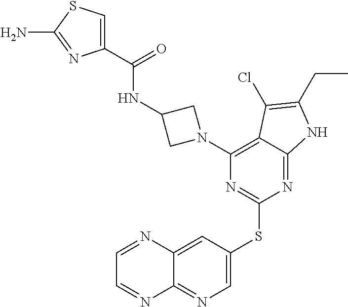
C1=C(SC2=NC(N3CC(NC(C4=CSC(N)=N4)=O)C3)=C3C(=N2)NC(CC)=C3Cl)C=C2C(=N1)N=CC=N2
